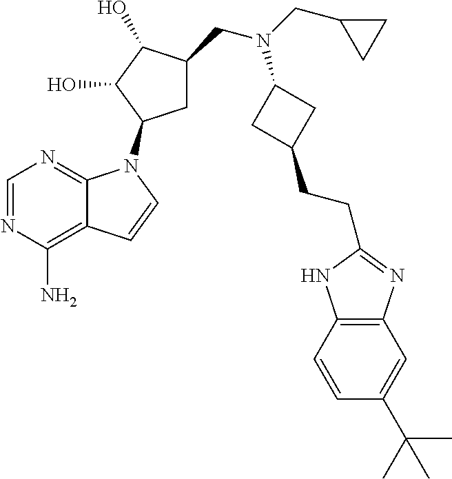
C1=NC(N)=C2C(=N1)N(C1CC(CN(CC3CC3)C3CC(CCC4=NC5=C(C=CC(C(C)(C)C)=C5)N4)C3)C(O)C1O)C=C2
